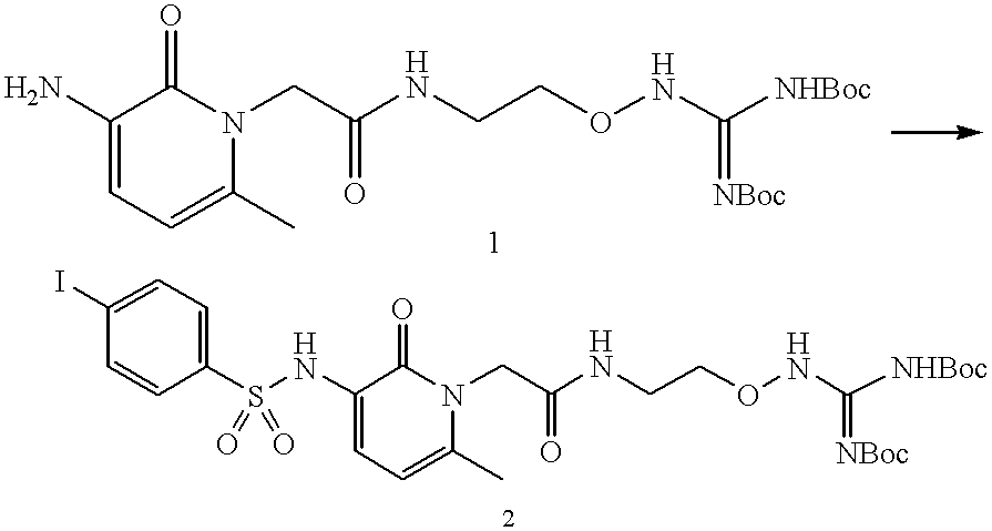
NC1=CC=C(C)N(CC(NCCONC([NHBoc])=[NBoc])=O)C1=O.C1(NS(C2=CC=C(I)C=C2)(=O)=O)=CC=C(C)N(CC(NCCONC([NHBoc])=[NBoc])=O)C1=O
